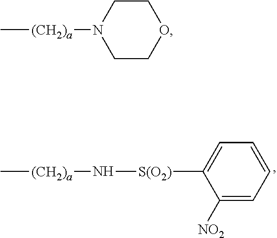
C[(CH2)a]N[S(O2)]C1=CC=CC=C1[NO2].C[(CH2)a]N1CCOCC1
